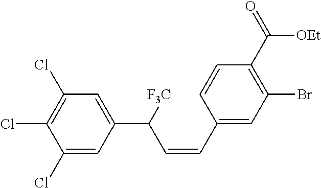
C1(Cl)=CC(C([F3C])C=CC2=CC(Br)=C(C(=O)[OEt])C=C2)=CC(Cl)=C1Cl
